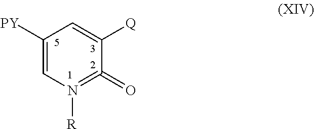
C1([PY])=CN([R])=C(=O)C([Q])=C1
